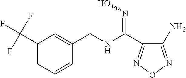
C1(N)=NON=C1C(NCC1=CC(C(F)(F)F)=CC=C1)=NO
